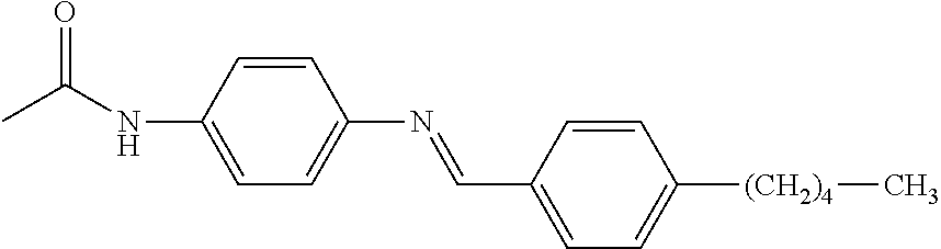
C1=CC(NC(=O)C)=CC=C1N=CC1=CC=C([(CH2)4]C)C=C1
